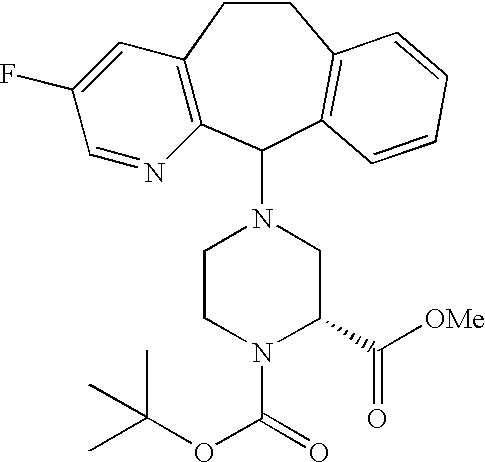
C12=C(C(N3CCN(C(=O)OC(C)(C)C)C(C([OMe])=O)C3)C3=C(CC1)C=CC=C3)N=CC(F)=C2
